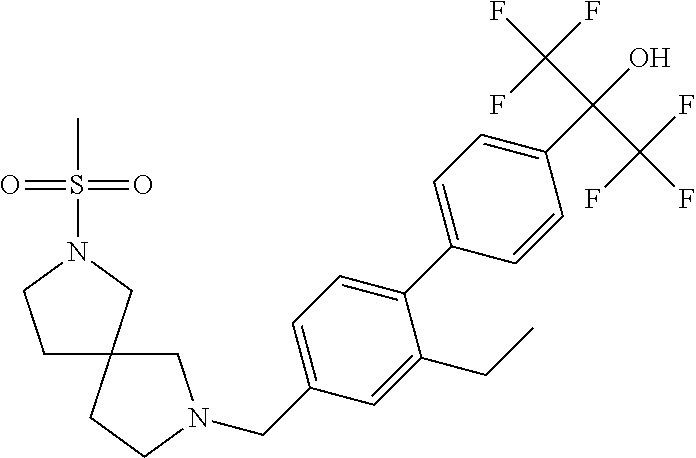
C(C1=CC=C(C2=CC=C(C(O)(C(F)(F)F)C(F)(F)F)C=C2)C(CC)=C1)N1CC2(CC1)CN(S(C)(=O)=O)CC2
